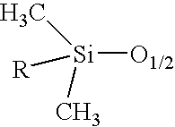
[Si]([O1/2])(C)(C)[R]
